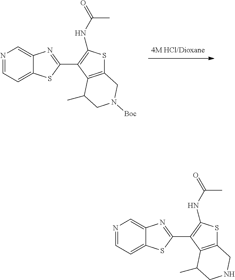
C(=O)(C)NC1=C(C2=NC3=CN=CC=C3S2)C2=C(S1)CN([Boc])CC2C.C(=O)(C)NC1=C(C2=NC3=CN=CC=C3S2)C2=C(S1)CNCC2C
